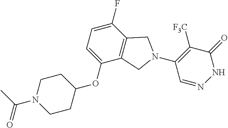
C1=C(OC2CCN(C(C)=O)CC2)C2=C(C(F)=C1)CN(C1=C([F3C])C(=O)NN=C1)C2
